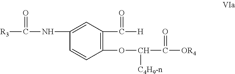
C1(OC(C([OR4])=O)[C4H9-n])=C(C([H])=O)C=C(NC([R3])=O)C=C1
